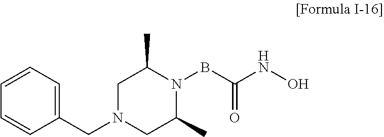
C1=CC(CN2CC(C)N(BC(NO)=O)C(C)C2)=CC=C1
